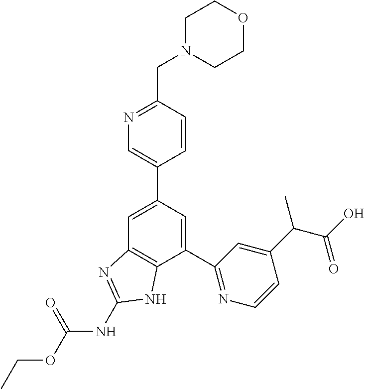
C1(C2=NC=CC(C(C)C(O)=O)=C2)=CC(C2=CN=C(CN3CCOCC3)C=C2)=CC2=C1NC(NC(OCC)=O)=N2
